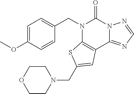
C1(CN2C3=C(C4=NC=NN4C2=O)C=C(CN2CCOCC2)S3)=CC=C(OC)C=C1
